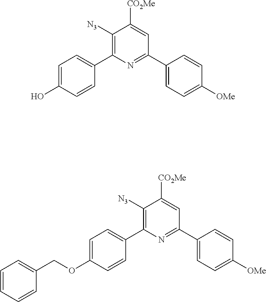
OC1=CC=C(C2=C([N3])C([CO2Me])=CC(C3=CC=C([OMe])C=C3)=N2)C=C1.O(C1=CC=C(C2=C([N3])C([CO2Me])=CC(C3=CC=C([OMe])C=C3)=N2)C=C1)CC1=CC=CC=C1
